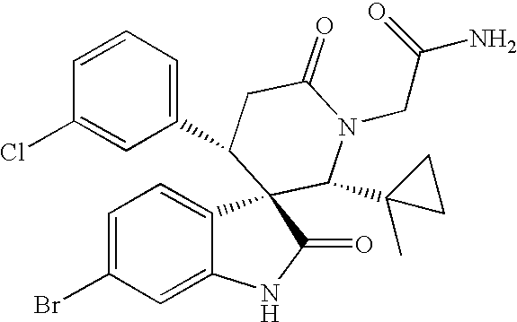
C1=C(Br)C=C2C(=C1)C1(C(=O)N2)C(C2(C)CC2)N(CC(N)=O)C(=O)CC1C1=CC=CC(Cl)=C1
